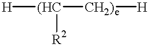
[H][(HC]([CH2)e][H])[R2]
